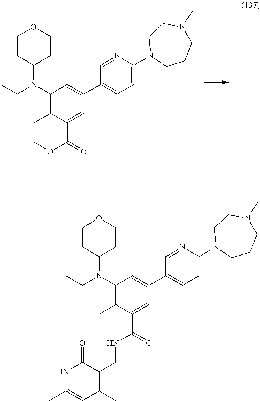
C1CC(N(CC)C2=C(C)C(C(=O)OC)=CC(C3=CC=C(N4CCCN(C)CC4)N=C3)=C2)CCO1.C1CC(N(CC)C2=C(C)C(C(=O)NCC3=C(C)C=C(C)NC3=O)=CC(C3=CC=C(N4CCCN(C)CC4)N=C3)=C2)CCO1
